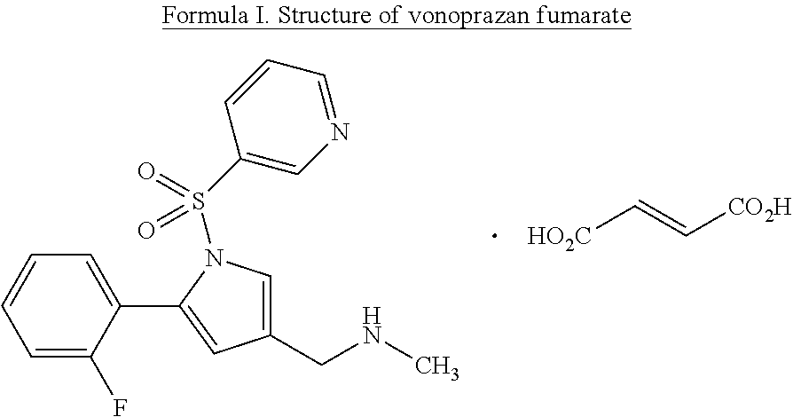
C1=C(F)C(C2=CC(CNC)=CN2S(C2=CN=CC=C2)(=O)=O)=CC=C1.[HO2C]C=C[CO2H]
